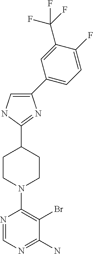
C1(C2=CC=C(F)C(C(F)(F)F)=C2)=CNC(C2CCN(C3=C(Br)C(N)=NC=N3)CC2)=N1
